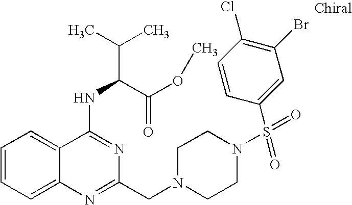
C1=CC=C2C(=C1)C(NC(C(=O)OC)C(C)C)=NC(CN1CCN(S(=O)(C3=CC(Br)=C(Cl)C=C3)=O)CC1)=N2
